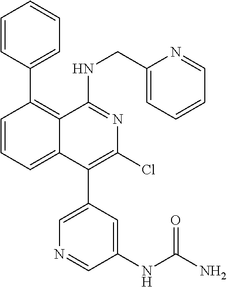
C1=CC(C2=C3C(=CC=C2)C(C2=CN=CC(NC(N)=O)=C2)=C(Cl)N=C3NCC2=CC=CC=N2)=CC=C1
